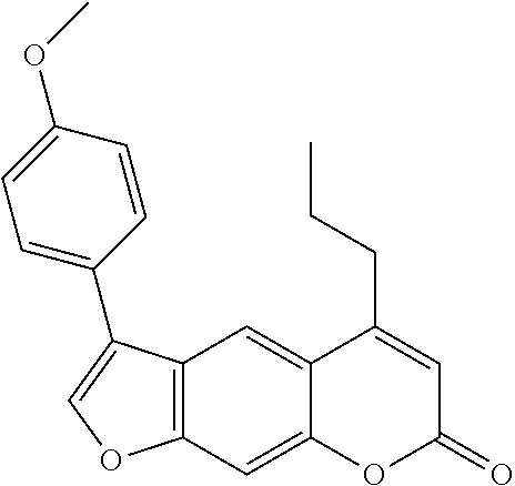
C1=C(OC)C=CC(C2=COC3=C2C=C2C(=C3)OC(=O)C=C2CCC)=C1
